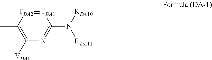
C1([VDA1])=C(C)[TDA2]=[TDA1]C(N([RDA10])[RDA11])=N1
